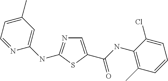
C1=C(C(NC2=C(C)C=CC=C2Cl)=O)SC(NC2=CC(C)=CC=N2)=N1
